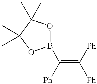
C(=C([Ph])[Ph])(B1OC(C)(C)C(C)(C)O1)[Ph]
